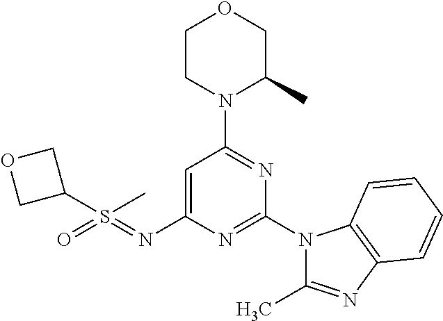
O1CCN(C2=NC(N3C(C)=NC4=C3C=CC=C4)=NC(N=S(=O)(C3COC3)C)=C2)C(C)C1
